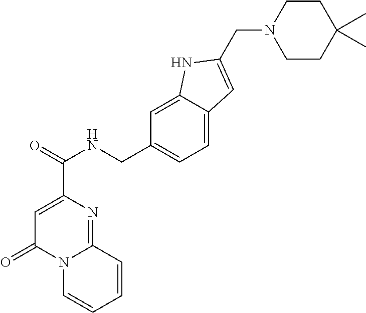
C(NCC1=CC=C2C(=C1)NC(CN1CCC(C)(C)CC1)=C2)(C1=CC(=O)N2C(=N1)C=CC=C2)=O
